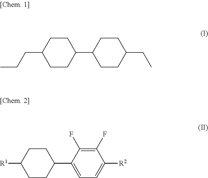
C1CC(C2CCC(CC)CC2)CCC1CCC.C1CC(C2=CC=C([R2])C(F)=C2F)CCC1[R1]
